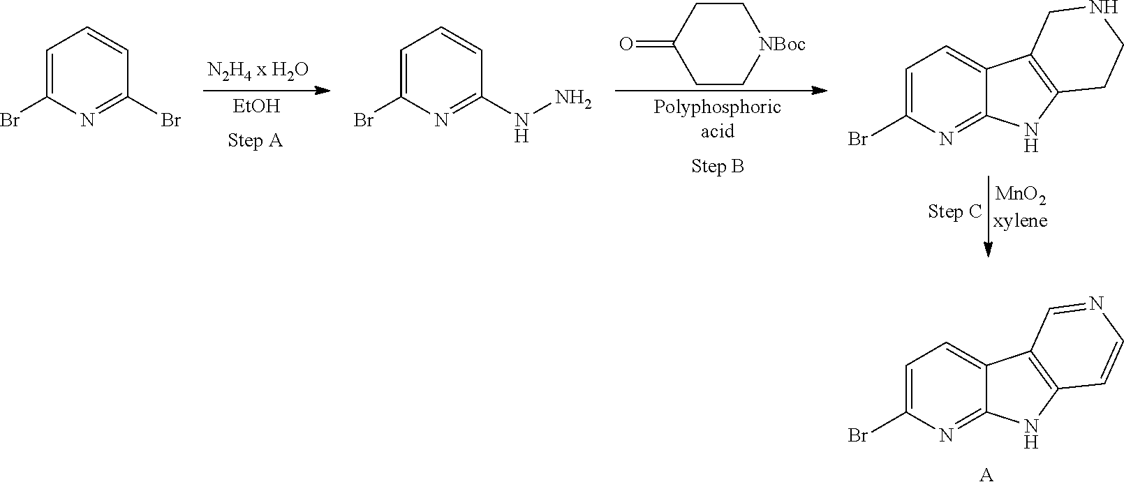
[EtOH].C1(=O)CC[NBoc]CC1.C1=CC(Br)=NC(Br)=C1.C1=CC(NN)=NC(Br)=C1.C1=C(Br)N=C2C(=C1)C1=C(CCNC1)N2.C1=C(Br)N=C2C(=C1)C1=C(C=CN=C1)N2.[A]
